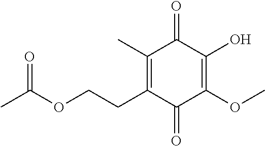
C1(C)=C(CCOC(C)=O)C(=O)C(OC)=C(O)C1=O
